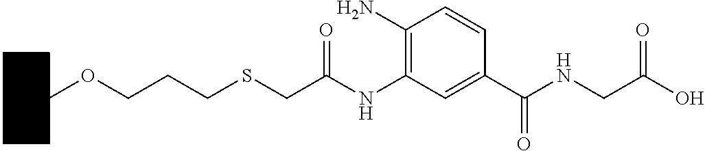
C1(NC(CSCCCOC2CCCCC2)=O)=C(N)C=CC(C(NCC(O)=O)=O)=C1
